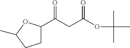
C(CC(OC(C)(C)C)=O)(=O)C1CCC(C)O1
